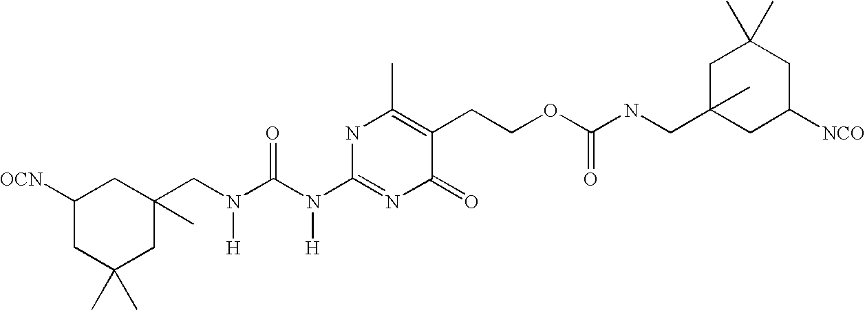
C(N(C(N(C1=NC(=O)C(CCOC(NCC2(C)CC([NCO])CC(C)(C)C2)=O)=C(C)N1)[H])=O)[H])C1(C)CC([OCN])CC(C)(C)C1
